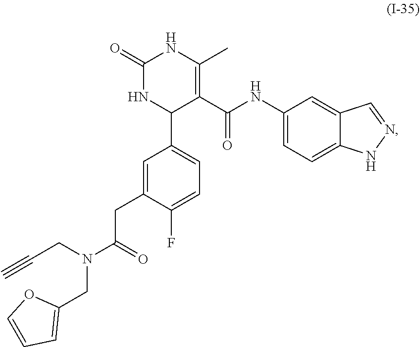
C1(NC(=O)C2=C(C)NC(=O)NC2C2=CC=C(F)C(CC(=O)N(CC#C)CC3=CC=CO3)=C2)=CC=C2C(=C1)C=NN2
